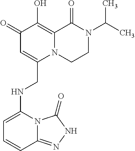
C1(=O)C=C(CNC2=CC=CC3=NNC(=O)N23)N2C(=C1O)C(=O)N(C(C)C)CC2
